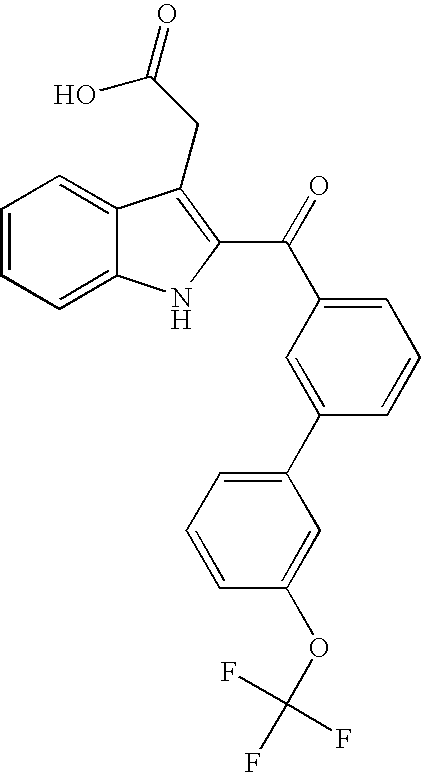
C1=CC=C2C(=C1)C(CC(=O)O)=C(C(=O)C1=CC=CC(C3=CC=CC(OC(F)(F)F)=C3)=C1)N2
